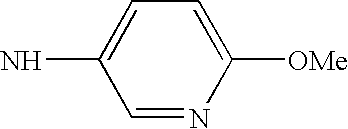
C1=NC([OMe])=CC=C1N
